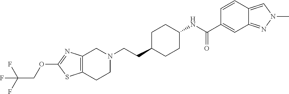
C12=C(CCN(CCC3CCC(NC(C4=CC5=NN(C)C=C5C=C4)=O)CC3)C1)SC(OCC(F)(F)F)=N2
